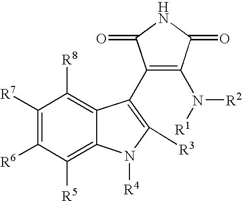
C1([R7])=C([R6])C([R5])=C2C(=C1[R8])C(C1=C(N([R1])[R2])C(=O)NC1=O)=C([R3])N2[R4]
